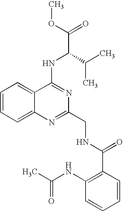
C12=CC=CC=C1N=C(CNC(C1=C(NC(C)=O)C=CC=C1)=O)N=C2NC(C(=O)OC)C(C)C
